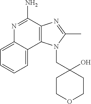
C12=C(C(N)=NC3=CC=CC=C13)N=C(C)N2CC1(O)CCOCC1
